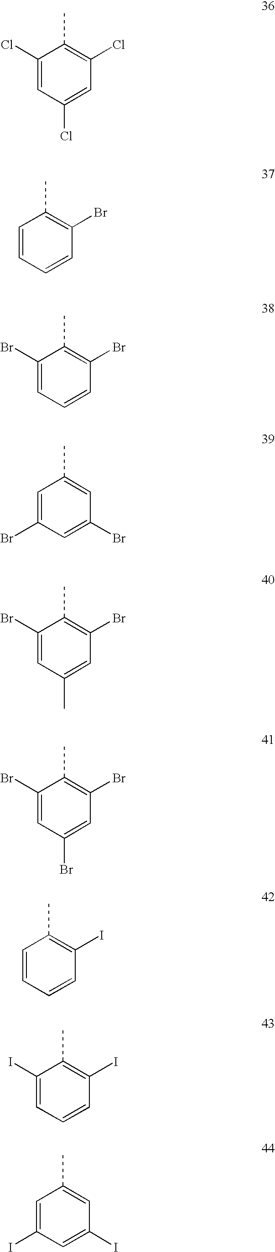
C1(Cl)=CC(Cl)=CC(Cl)=C1C.C1=CC=CC(Br)=C1C.C1(Br)=CC=CC(Br)=C1C.C1=C(Br)C=C(Br)C=C1C.C1(Br)=CC(C)=CC(Br)=C1C.C1(Br)=CC(Br)=CC(Br)=C1C.C1=CC=CC(I)=C1C.C1(I)=CC=CC(I)=C1C.C1=C(I)C=C(I)C=C1C
